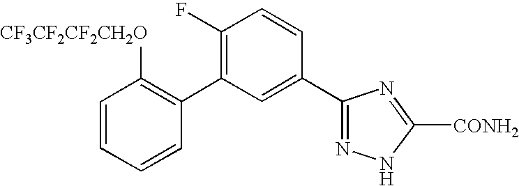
C1=CC=CC(C2=C(F)C=CC(C3=NNC([CONH2])=N3)=C2)=C1[CF3CF2CF2CH2O]
